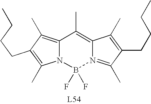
C12=C(C)C(CCCC)=C(C)N1B(F)(F)N1=C(C)C(CCCC)=C(C)C1=C2C
